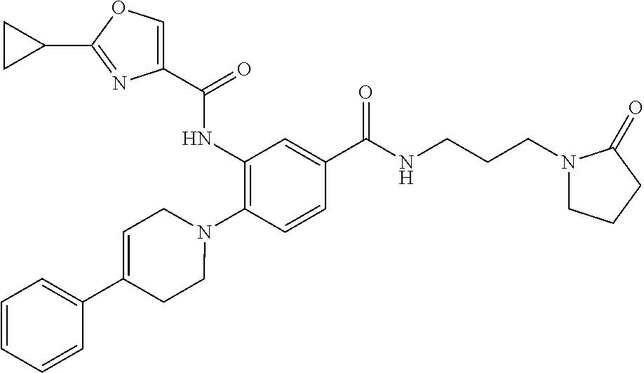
C1(NC(=O)C2=COC(C3CC3)=N2)=C(N2CC=C(C3=CC=CC=C3)CC2)C=CC(C(=O)NCCCN2CCCC2=O)=C1
